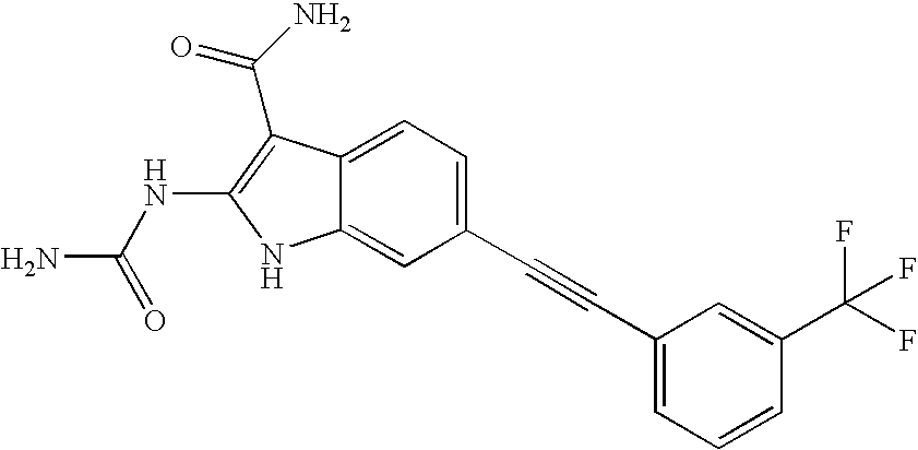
C1(C#CC2=CC=CC(C(F)(F)F)=C2)=CC=C2C(=C1)NC(NC(N)=O)=C2C(N)=O
